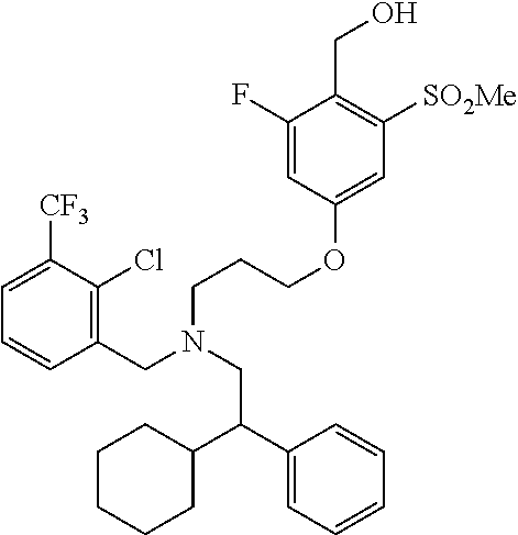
C1(F)=CC(OCCCN(CC2=C(Cl)C([CF3])=CC=C2)CC(C2=CC=CC=C2)C2CCCCC2)=CC([SO2Me])=C1CO
